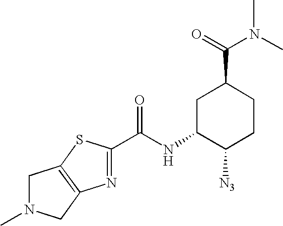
C1C(NC(=O)C2=NC3=C(CN(C)C3)S2)C([N3])CCC1C(=O)N(C)C
